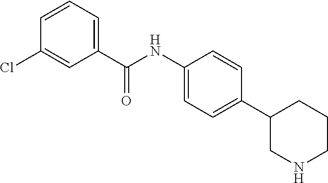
C1(NC(C2=CC=CC(Cl)=C2)=O)=CC=C(C2CNCCC2)C=C1
